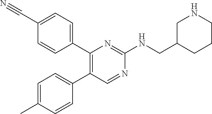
C1(C2=CC=C(C#N)C=C2)=C(C2=CC=C(C)C=C2)C=NC(NCC2CCCNC2)=N1
